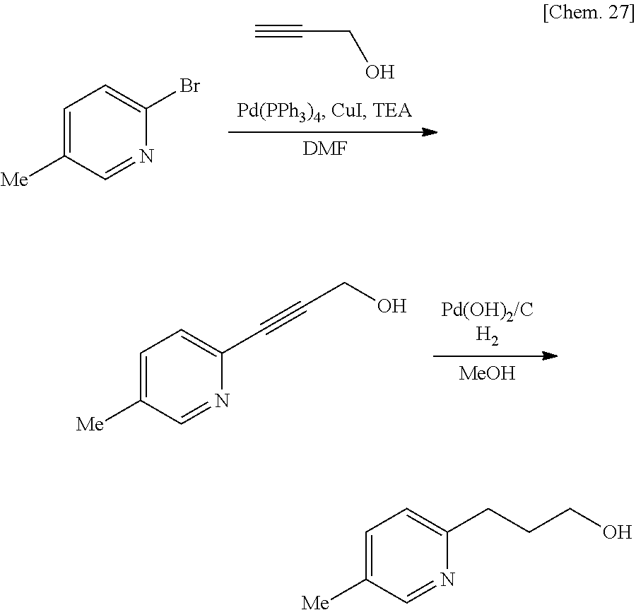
C#CCO.[DMF].C1=C([Me])C=NC(Br)=C1.[MeOH].C1=C([Me])C=NC(C#CCO)=C1.C1=C([Me])C=NC(CCCO)=C1
